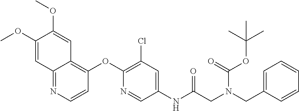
C1(OC)=CC2=NC=CC(OC3=C(Cl)C=C(NC(=O)CN(C(OC(C)(C)C)=O)CC4=CC=CC=C4)C=N3)=C2C=C1OC
